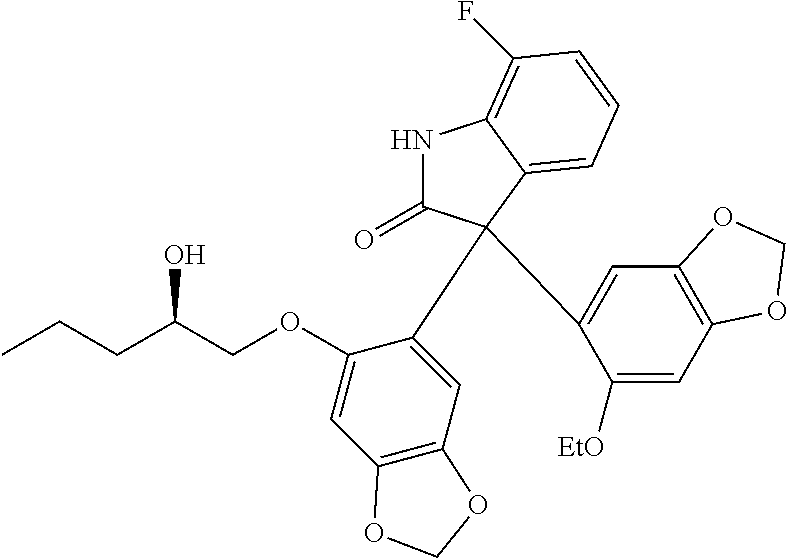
N1C(=O)C(C2=CC3=C(C=C2[EtO])OCO3)(C2=CC3=C(C=C2OCC(CCC)O)OCO3)C2=CC=CC(F)=C12
